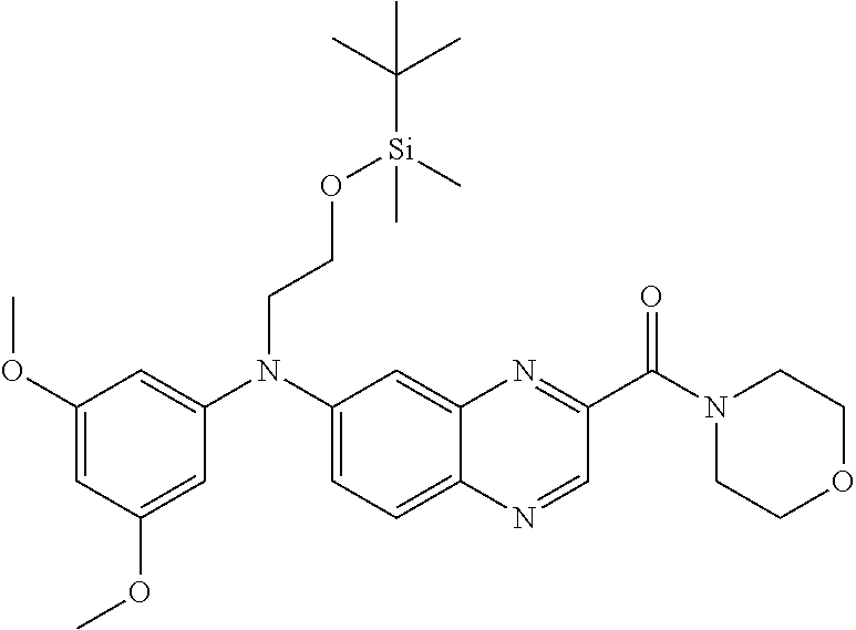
C1(OC)=CC(OC)=CC(N(C2=CC=C3C(=C2)N=C(C(=O)N2CCOCC2)C=N3)CCO[Si](C(C)(C)C)(C)C)=C1
